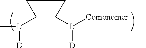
C1([L]([Comonomer]C)[D])C([L](C)[D])CC1
